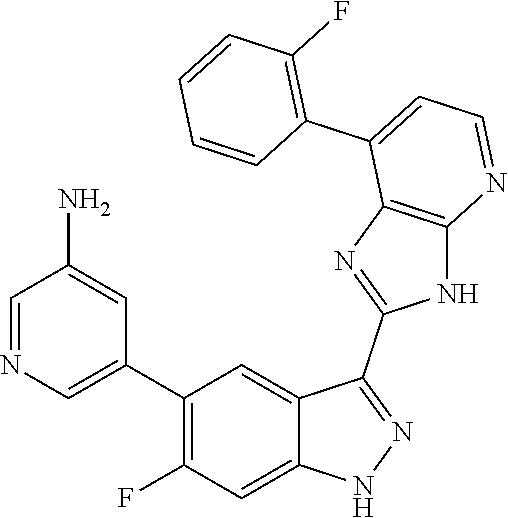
C1=NC=C(C2=C(F)C=C3C(=C2)C(C2=NC4=C(N2)N=CC=C4C2=C(F)C=CC=C2)=NN3)C=C1N
